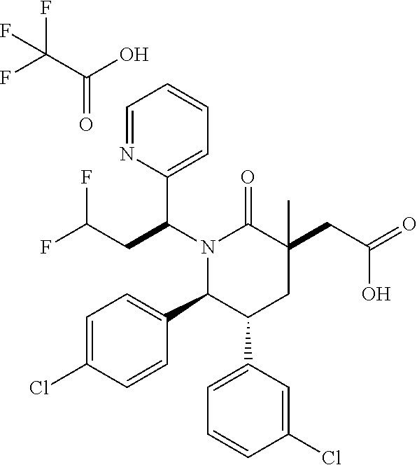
N1(C(C2=CC=CC=N2)CC(F)F)C(C2=CC=C(Cl)C=C2)C(C2=CC=CC(Cl)=C2)CC(CC(=O)O)(C)C1=O.FC(C(O)=O)(F)F
